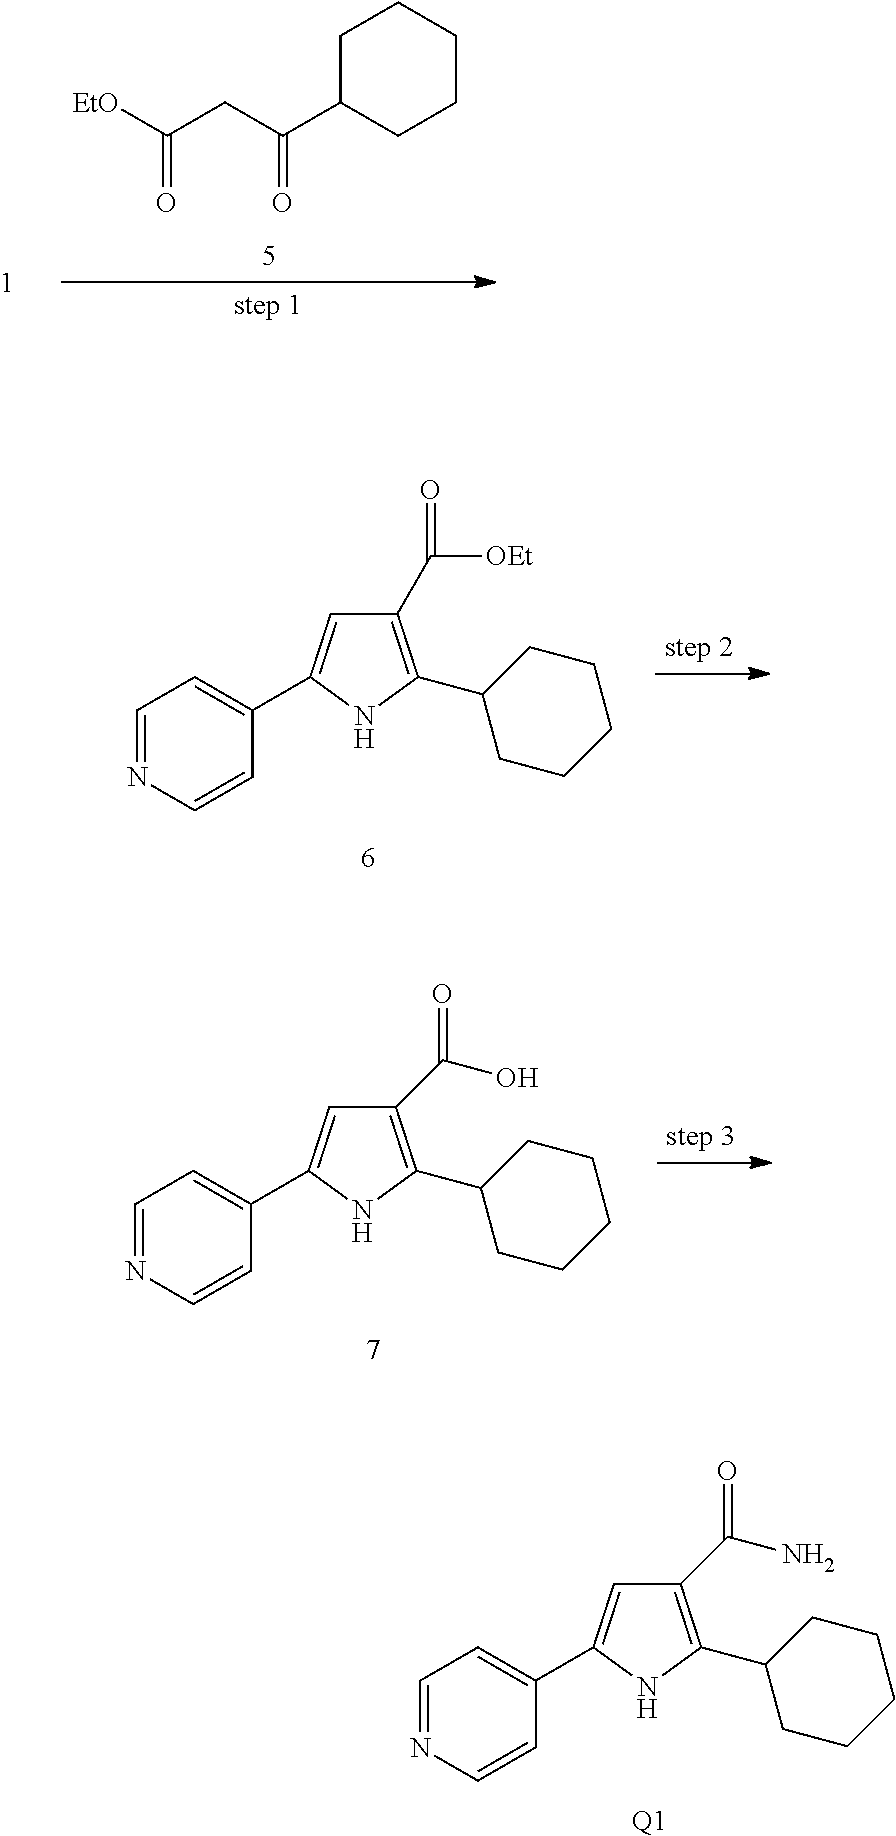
C1C(C(CC([EtO])=O)=O)CCCC1.C1(C([OEt])=O)=C(C2CCCCC2)NC(C2=CC=NC=C2)=C1.C1(C(O)=O)=C(C2CCCCC2)NC(C2=CC=NC=C2)=C1.C1(C(N)=O)=C(C2CCCCC2)NC(C2=CC=NC=C2)=C1.[Q1]
